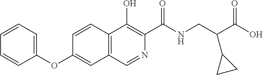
C1=CC=C(OC2=CC3=C(C=C2)C(O)=C(C(NCC(C(O)=O)C2CC2)=O)N=C3)C=C1
